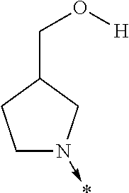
C1N(->*)CC(CO[H])C1
